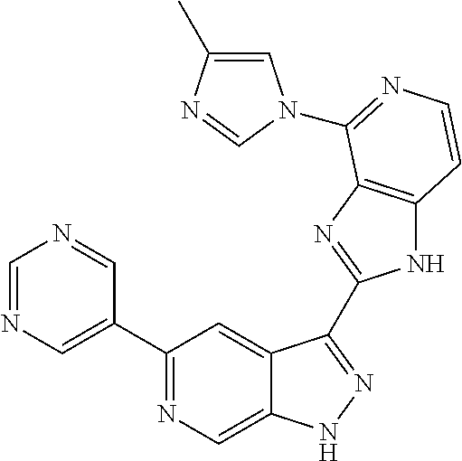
C1=NC=C(C2=NC=C3C(=C2)C(C2=NC4=C(N2)C=CN=C4N2C=C(C)N=C2)=NN3)C=N1
